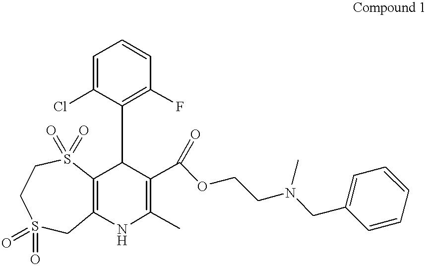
C12=C(NC(C)=C(C(OCCN(CC3=CC=CC=C3)C)=O)C1C1=C(F)C=CC=C1Cl)CS(=O)(=O)CCS2(=O)=O
